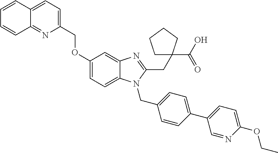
O(C1=CC=C2C(=C1)N=C(CC1(C(O)=O)CCCC1)N2CC1=CC=C(C2=CC=C(OCC)N=C2)C=C1)CC1=CC=C2C(=N1)C=CC=C2
